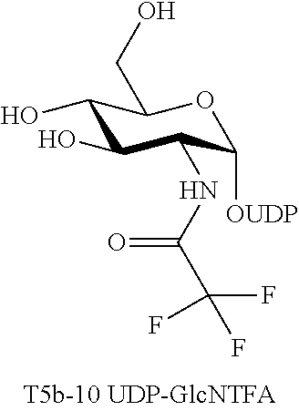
C1(O)C(O)C(NC(C(F)(F)F)=O)C([OUDP])OC1CO
